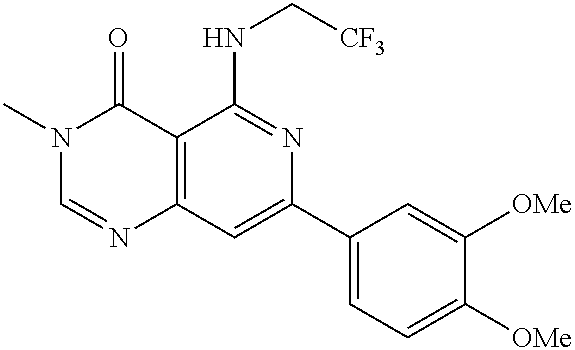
C12=C(C=C(C3=CC=C([OMe])C([OMe])=C3)N=C1NC[CF3])N=CN(C)C2=O
